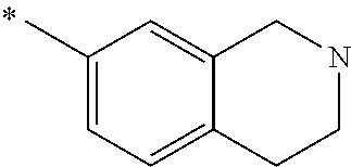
CC1=CC=C2C(=C1)CNCC2
